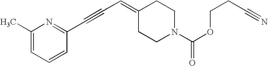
C1(C)=CC=CC(C#CC=C2CCN(C(OCCC#N)=O)CC2)=N1
